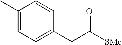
C1(C)=CC=C(CC(=O)[SMe])C=C1
